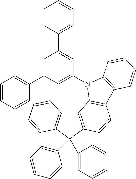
C12=C(C(C3=CC=CC=C3)(C3=CC=CC=C3)C3=C1C=CC=C3)C=CC1=C2N(C2=CC(C3=CC=CC=C3)=CC(C3=CC=CC=C3)=C2)C2=C1C=CC=C2
